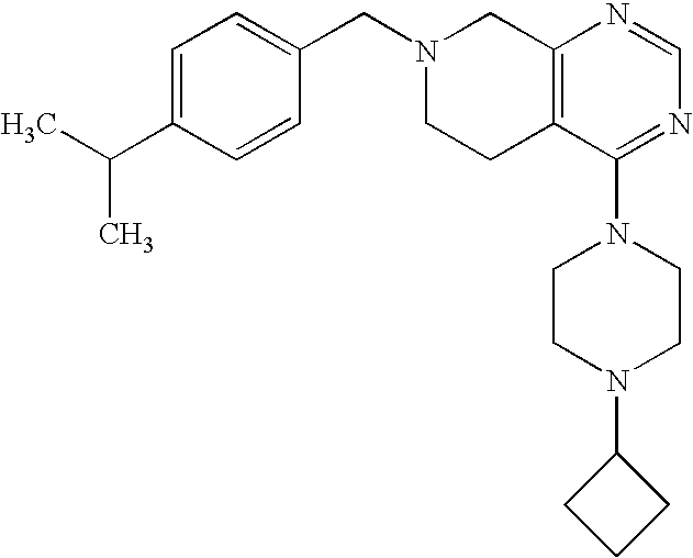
C1(CN2CCC3=C(C2)N=CN=C3N2CCN(C3CCC3)CC2)=CC=C(C(C)C)C=C1
